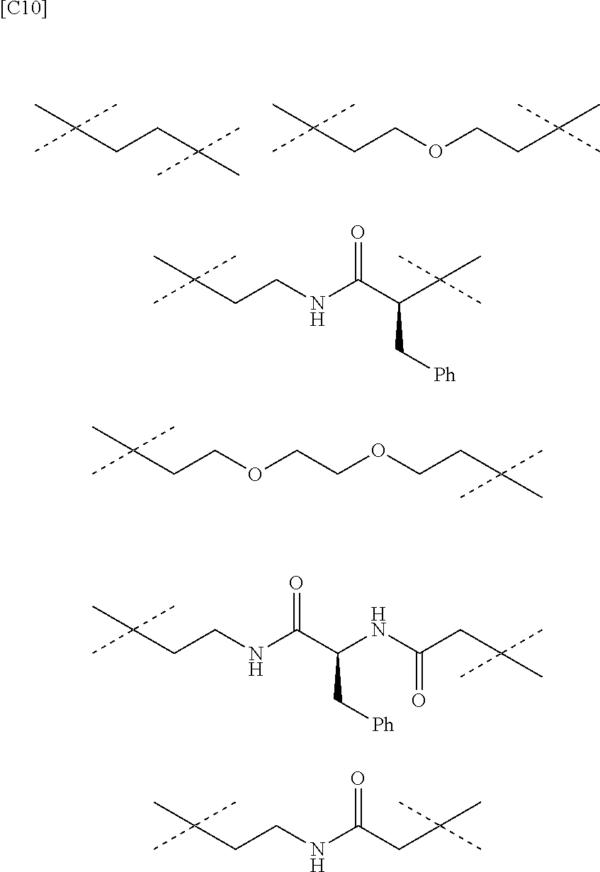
C(CCC(C)(C)C)(C)(C)C.C(CCOCCC(C)(C)C)(C)(C)C.C(CCOCCOCCC(C)(C)C)(C)(C)C.C(CCNC(C(C(C)(C)C)C[Ph])=O)(C)(C)C.C(CCNC(C(NC(CC(C)(C)C)=O)C[Ph])=O)(C)(C)C.C(CCNC(CC(C)(C)C)=O)(C)(C)C.[[C10]]
